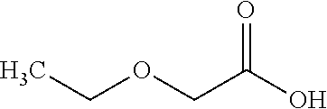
CCOCC(O)=O
